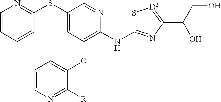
C1=CC=CC(SC2=CC(OC3=CC=CN=C3[R])=C(NC3=NC(C(CO)O)=[D2]S3)N=C2)=N1
